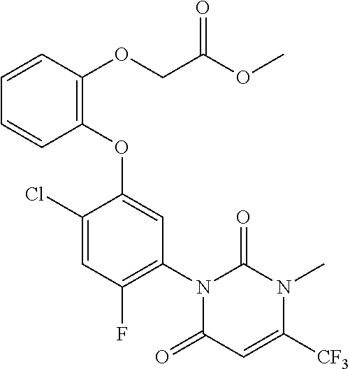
C1(Cl)=CC(F)=C(N2C(=O)C=C([CF3])N(C)C2=O)C=C1OC1=C(OCC(OC)=O)C=CC=C1
